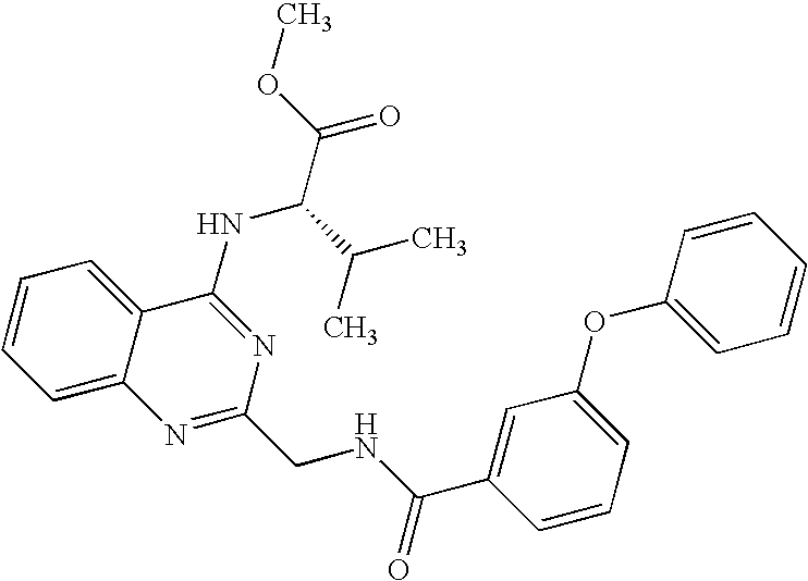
C1=CC=C2C(=C1)C(NC(C(C)C)C(=O)OC)=NC(CNC(=O)C1=CC(OC3=CC=CC=C3)=CC=C1)=N2
